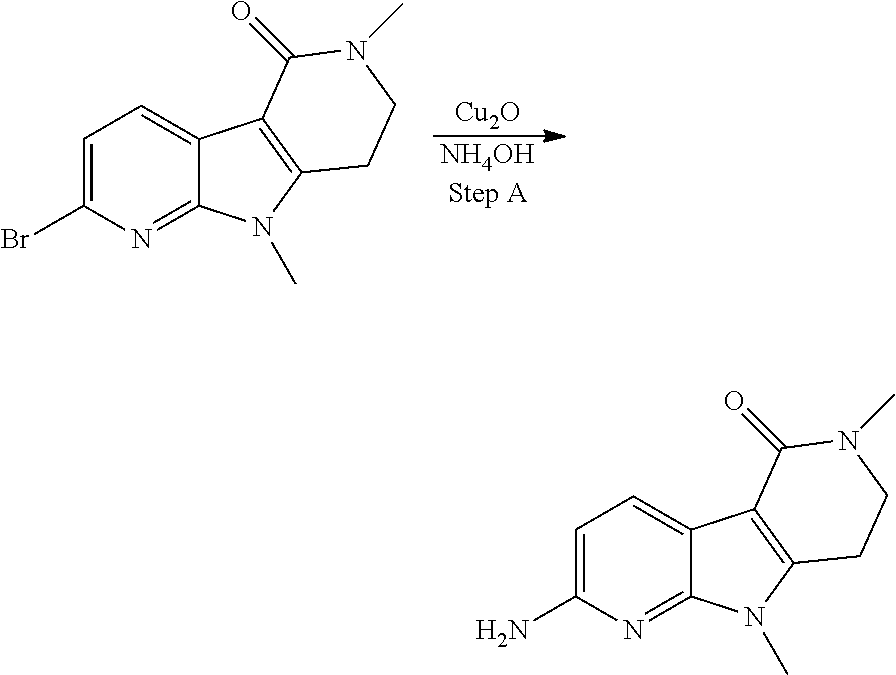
[Cu2O].[NH4OHStep A].C1=C(Br)N=C2C(=C1)C1=C(N2C)CCN(C)C1=O.C1=C(N)N=C2C(=C1)C1=C(N2C)CCN(C)C1=O
